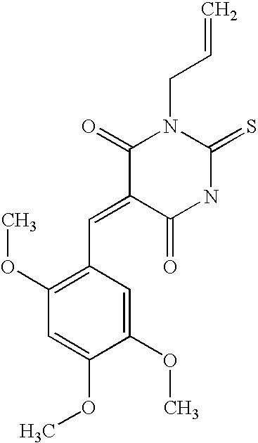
C=CCN1C(=O)C(=CC2=C(OC)C=C(OC)C(OC)=C2)C(=O)NC1=S
